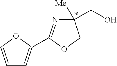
C1(C2=CC=CO2)=NC([Me])(CO)CO1
